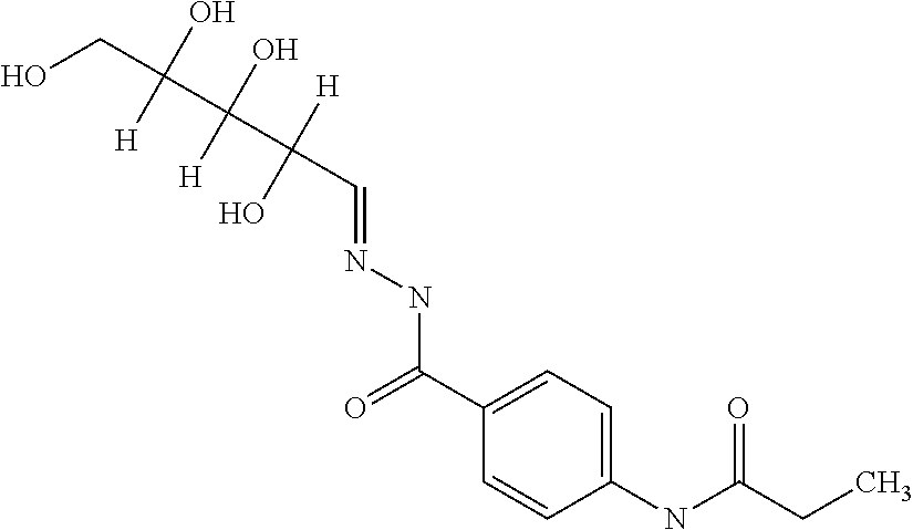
OCC(O)([H])C(O)([H])C([H])(O)C=NNC(C1=CC=C(NC(CC)=O)C=C1)=O
